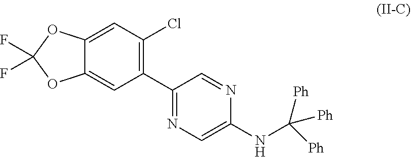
N(C([Ph])([Ph])[Ph])C1=CN=C(C2=C(Cl)C=C3OC(F)(F)OC3=C2)C=N1
